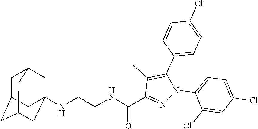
N(CCNC(C1=NN(C2=CC=C(Cl)C=C2Cl)C(C2=CC=C(Cl)C=C2)=C1C)=O)C12CC3CC(CC(C1)C3)C2
